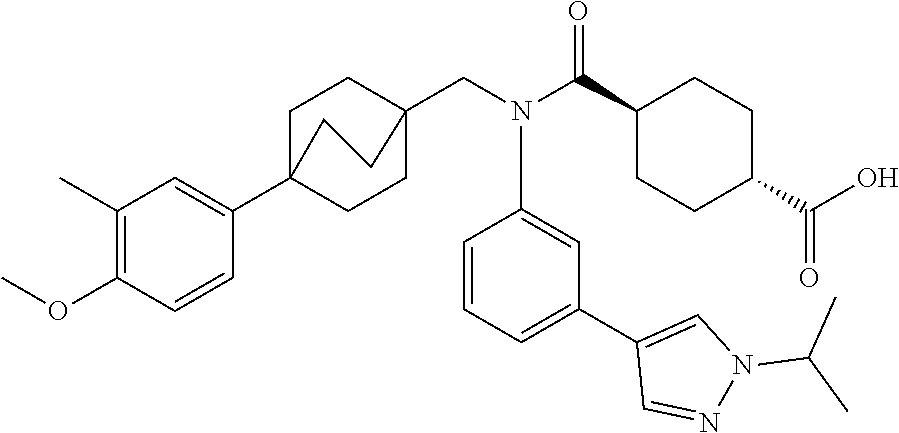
C1(C(N(CC23CCC(C4=CC(C)=C(OC)C=C4)(CC2)CC3)C2=CC(C3=CN(C(C)C)N=C3)=CC=C2)=O)CCC(C(O)=O)CC1
